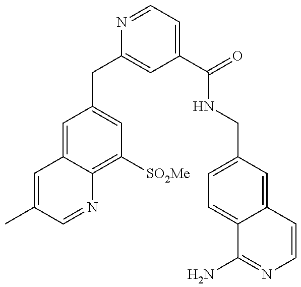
C1=C(C)C=NC2=C([SO2Me])C=C(CC3=CC(C(=O)NCC4=CC=C5C(=C4)C=CN=C5N)=CC=N3)C=C12
